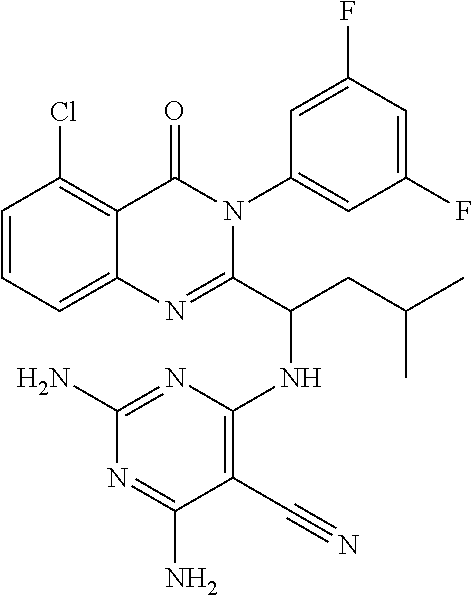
C1=CC=C2C(=C1Cl)C(=O)N(C1=CC(F)=CC(F)=C1)C(C(CC(C)C)NC1=C(C#N)C(N)=NC(N)=N1)=N2
